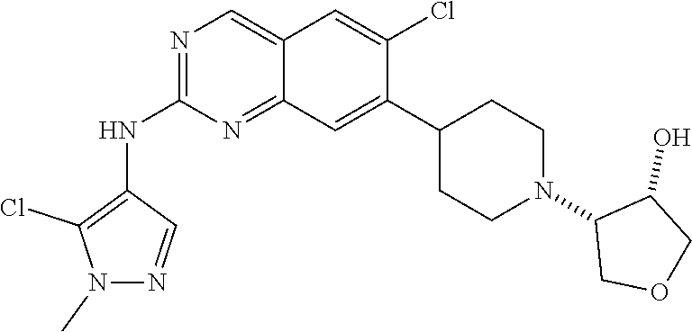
N1(C)N=CC(NC2=NC=C3C(=N2)C=C(C2CCN(C4COCC4O)CC2)C(Cl)=C3)=C1Cl
